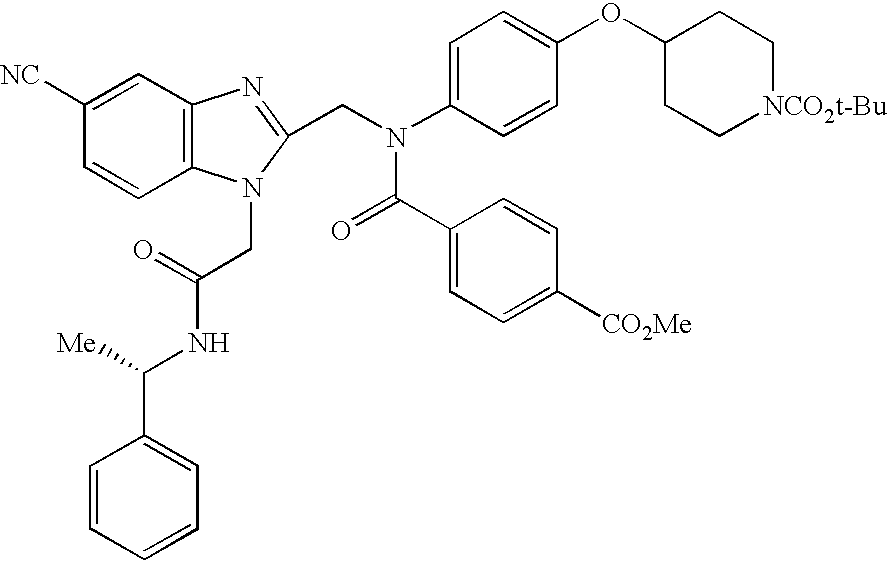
C12=C(C=C([NC])C=C1)N=C(CN(C1=CC=C(OC3CC[NCO2t-Bu]CC3)C=C1)C(C1=CC=C([CO2Me])C=C1)=O)N2CC(=O)NC(C1=CC=CC=C1)[Me]
